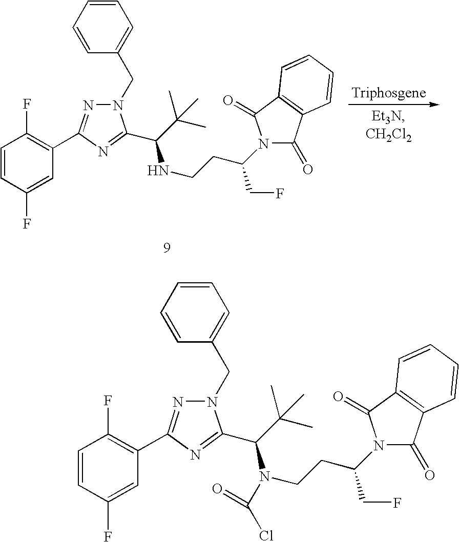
C1=CC(F)=CC(C2=NN(CC3=CC=CC=C3)C(C(N(CCC(N3C(=O)C4=C(C3=O)C=CC=C4)CF)C(Cl)=O)C(C)(C)C)=N2)=C1F.C1=CC(F)=CC(C2=NN(CC3=CC=CC=C3)C(C(NCCC(N3C(=O)C4=C(C3=O)C=CC=C4)CF)C(C)(C)C)=N2)=C1F
